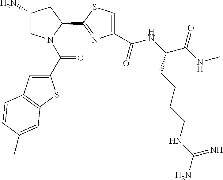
C1(N)CN(C(C2=CC3=C(S2)C=C(C)C=C3)=O)C(C2=NC(C(NC(C(NC)=O)CCCCNC(N)=N)=O)=CS2)C1
